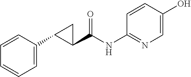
C1(C(NC2=NC=C(O)C=C2)=O)CC1C1=CC=CC=C1
